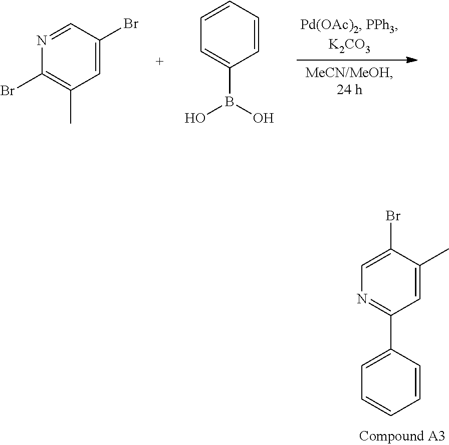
C1=NC(Br)=C(C)C=C1Br.C1=CC=C(B(O)O)C=C1.C1(Br)=CN=C(C2=CC=CC=C2)C=C1C
